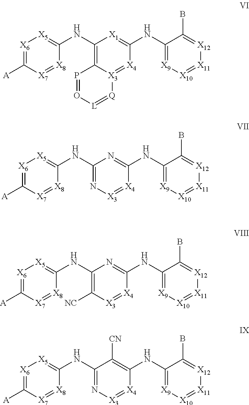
[X6]1=C([A])[X7]=[X8]C(NC2=C3[X3](=[X4]C(NC4=[X9][X10]=[X11][X12]=C4B)=[X1]2)[Q]=[L]O=P3)=[X5]1.[X6]1=C([A])[X7]=[X8]C(NC2=N[X3]=[X4]C(NC3=[X9][X10]=[X11][X12]=C3B)=N2)=[X5]1.[X6]1=C([A])[X7]=[X8]C(NC2=C([NC])[X3]=[X4]C(NC3=[X9][X10]=[X11][X12]=C3B)=N2)=[X5]1.[X6]1=C([A])[X7]=[X8]C(NC2=N[X3]=[X4]C(NC3=[X9][X10]=[X11][X12]=C3B)=C2[CN])=[X5]1
